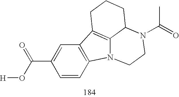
C1=CC2=C(C=C1C(O[H])=O)C1=C3C(CCC1)N(C(=O)C)CCN23
